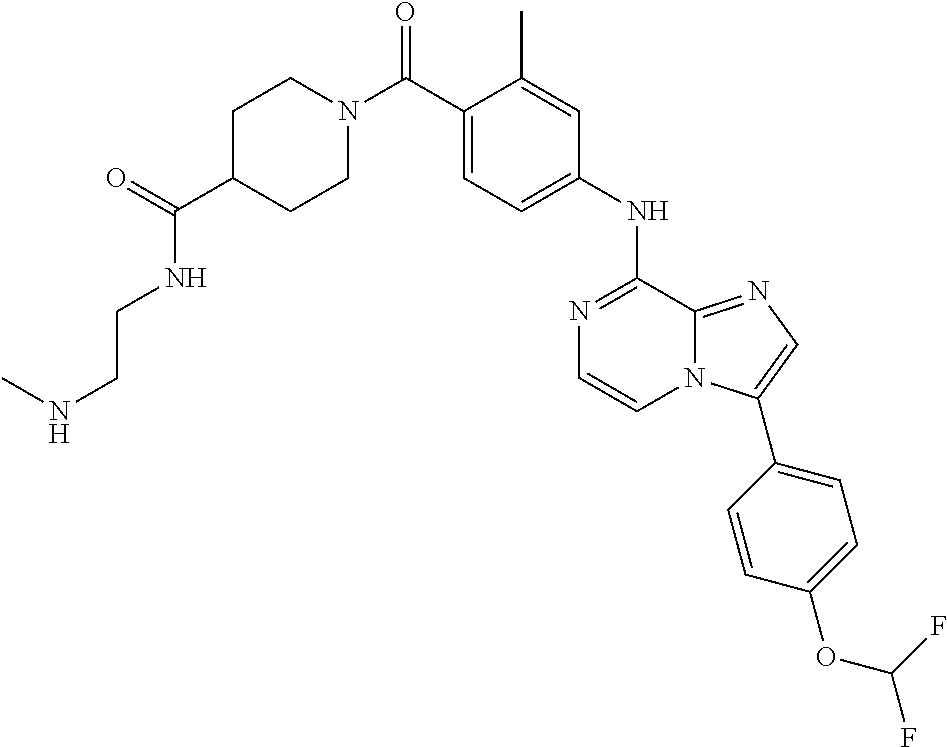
C1(C)=CC(NC2=NC=CN3C2=NC=C3C2=CC=C(OC(F)F)C=C2)=CC=C1C(N1CCC(C(=O)NCCNC)CC1)=O
